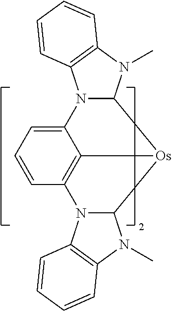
C12N(C)C3=C(C=CC=C3)N1C1=CC=CC3=C1[Os]2C1N(C)C2=C(C=CC=C2)N13
